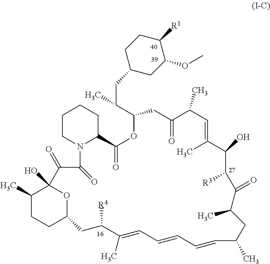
C1(C)CCC2OC1(O)C(=O)C(=O)N1C(CCCC1)C(=O)OC(C(CC1CC(OC)C([R1])CC1)C)CC(=O)C(C)C=C(C)C(O)C([R3])C(=O)C(C)CC(C)C=CC=CC=C(C)C([R4])C2
